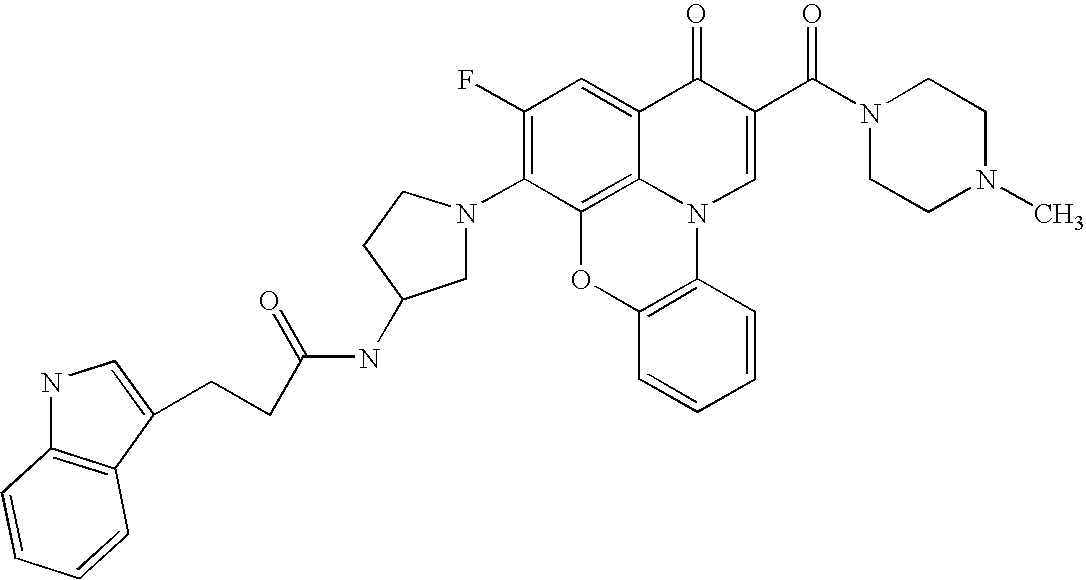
C1(F)=C(N2CC(NC(=O)CCC3=CNC4=C3C=CC=C4)CC2)C2=C3C(=C1)C(=O)C(C(N1CCN(C)CC1)=O)=CN3C1=C(O2)C=CC=C1
